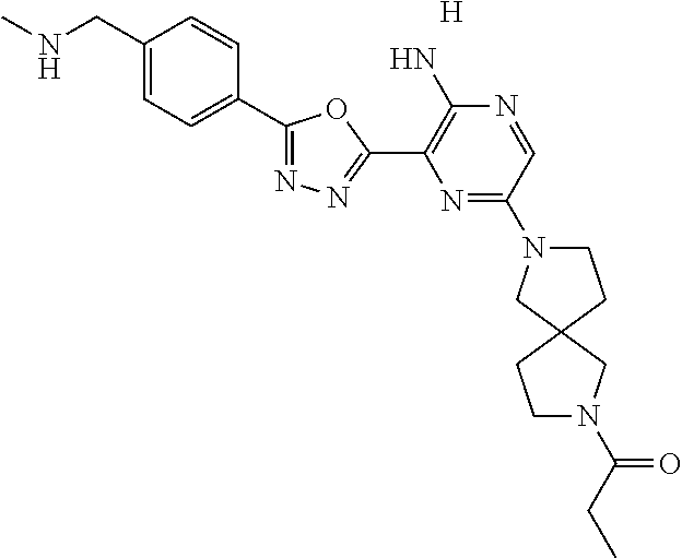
C1(CNC)=CC=C(C2=NN=C(C3=C(N)N=CC(N4CCC5(C4)CCN(C(CC)=O)C5)=N3)O2)C=C1.[H]
